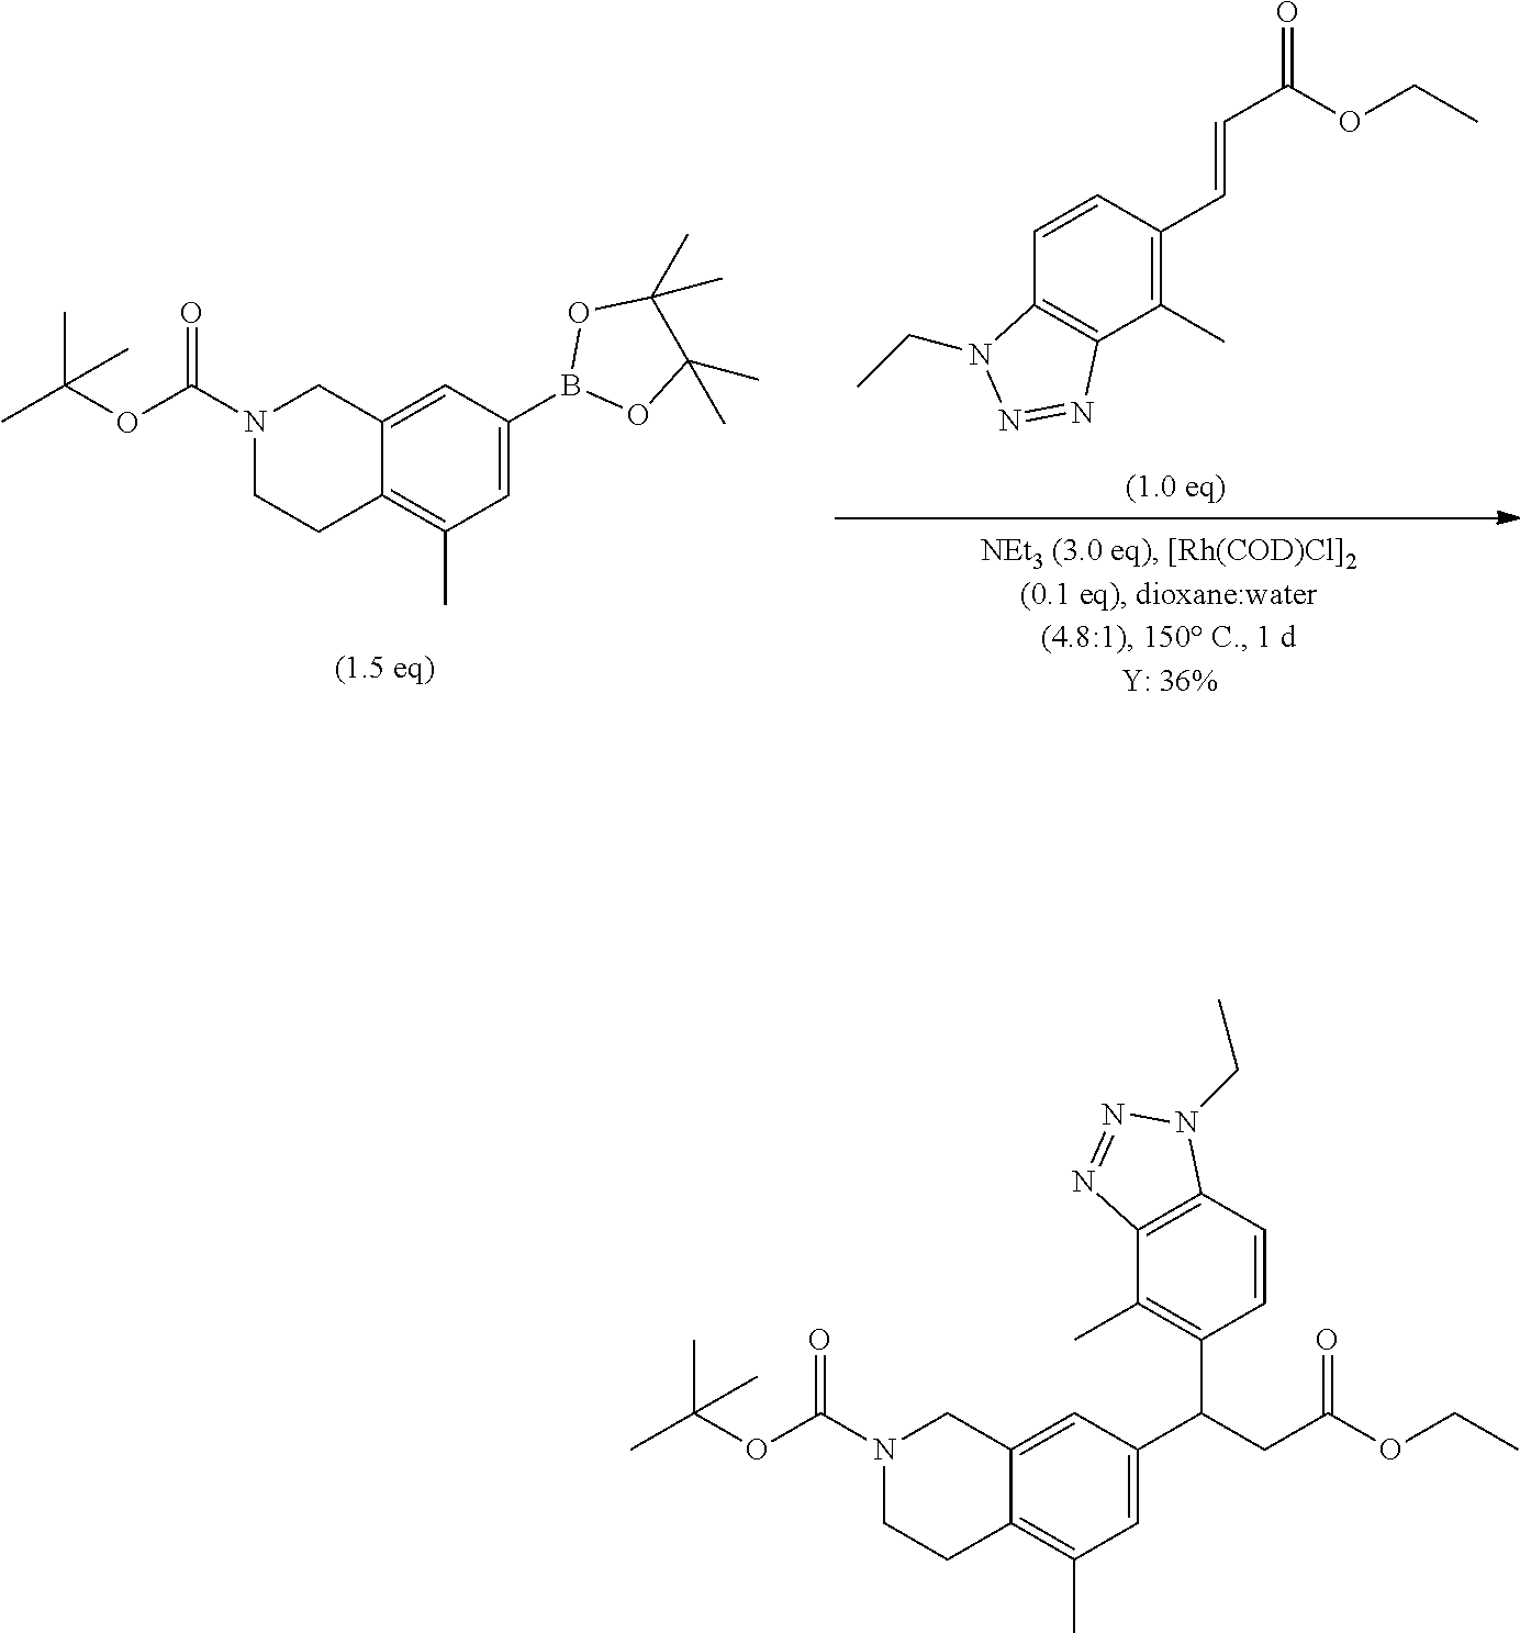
CC(OC(N1CCC2=C(C)C=C(C(CC(OCC)=O)C3=C(C)C4=C(C=C3)N(CC)N=N4)C=C2C1)=O)(C)C.C1=CC(C=CC(=O)OCC)=C(C)C2=C1N(CC)N=N2.CC(OC(N1CCC2=C(C)C=C(B3OC(C)(C)C(C)(C)O3)C=C2C1)=O)(C)C
